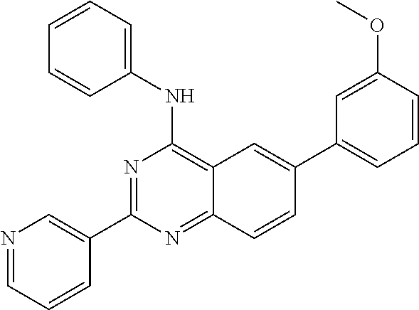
N1=CC=CC(C2=NC(NC3=CC=CC=C3)=C3C(=N2)C=CC(C2=CC=CC(OC)=C2)=C3)=C1
